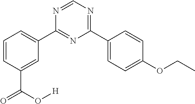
C1=CC(C(=O)O[H])=CC(C2=NC(C3=CC=C(OCC)C=C3)=NC=N2)=C1
